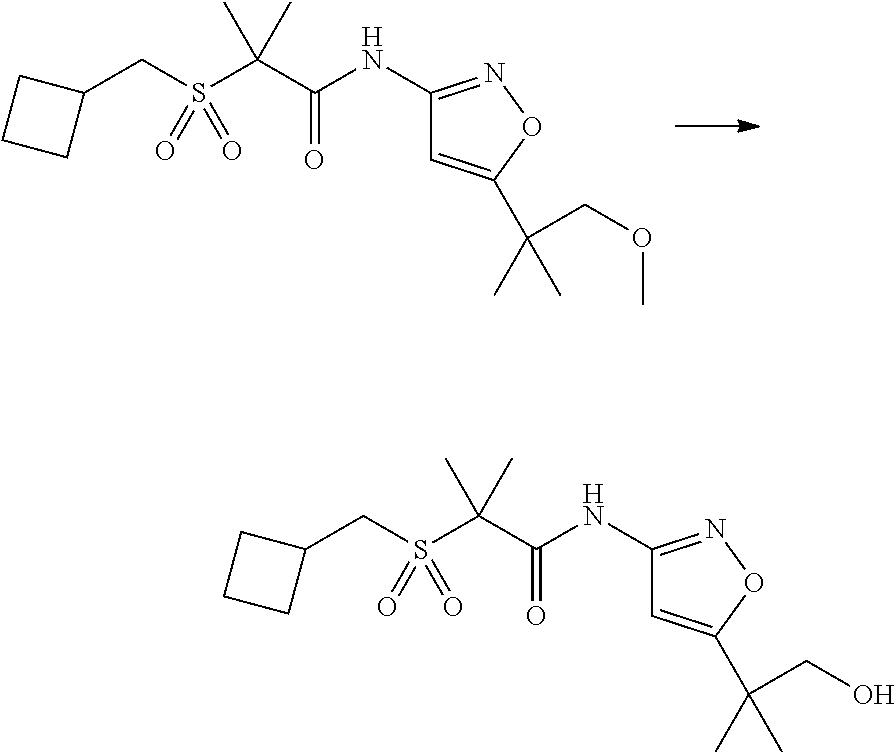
C1CC(CS(C(C(NC2=NOC(C(COC)(C)C)=C2)=O)(C)C)(=O)=O)C1.C1CC(CS(C(C(NC2=NOC(C(CO)(C)C)=C2)=O)(C)C)(=O)=O)C1
